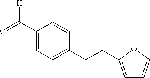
C1(C(=O)[H])=CC=C(CCC2=CC=CO2)C=C1
